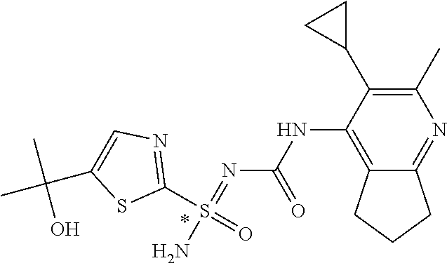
N(C1=C2C(=NC(C)=C1C1CC1)CCC2)C(N=S(N)(C1=NC=C(C(C)(C)O)S1)=O)=O
